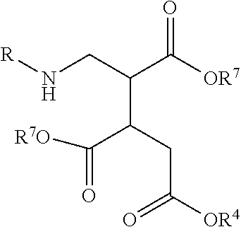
N(CC(C([OR7])=O)C(CC(=O)[OR4])C([R7O])=O)[R]
